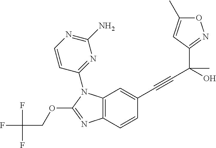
C1=C(C)ON=C1C(C#CC1=CC2=C(C=C1)N=C(OCC(F)(F)F)N2C1=NC(N)=NC=C1)(C)O
